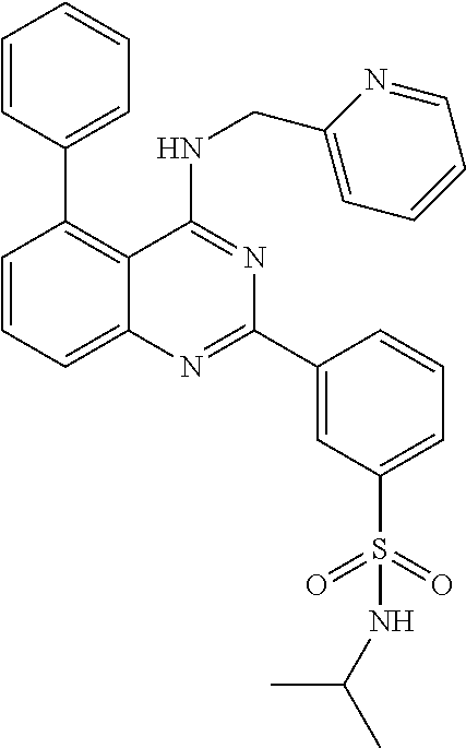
C1=CC(C2=C3C(=CC=C2)N=C(C2=CC(S(=O)(=O)NC(C)C)=CC=C2)N=C3NCC2=CC=CC=N2)=CC=C1
